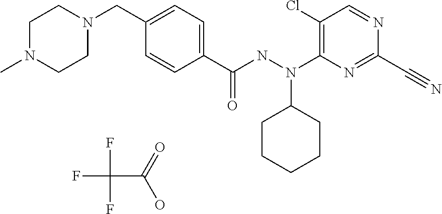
C1=CC(C(NN(C2=C(Cl)C=NC(C#N)=N2)C2CCCCC2)=O)=CC=C1CN1CCN(C)CC1.FC(F)(F)C(=O)O
